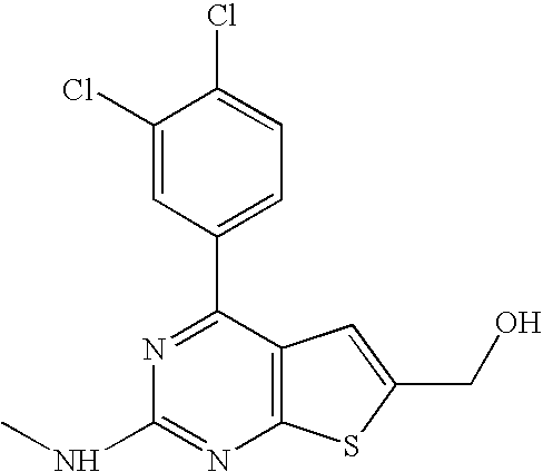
C1(Cl)=CC(C2=NC(NC)=NC3=C2C=C(CO)S3)=CC=C1Cl
